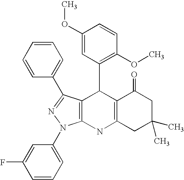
C12=C(NC3=C(C1C1=C(OC)C=CC(OC)=C1)C(C1=CC=CC=C1)=NN3C1=CC=CC(F)=C1)CC(C)(C)CC2=O
